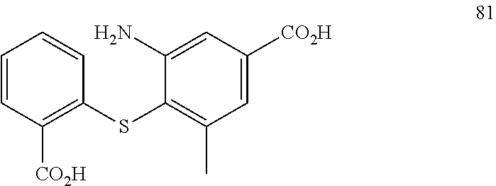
C1=CC([CO2H])=C(SC2=C(C)C=C([CO2H])C=C2N)C=C1
